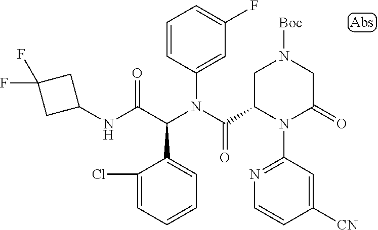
C1=CC=C(Cl)C(C(C(NC2CC(F)(F)C2)=O)N(C(=O)C2N(C3=NC=CC([CN])=C3)C(=O)CN([Boc])C2)C2=CC(F)=CC=C2)=C1
